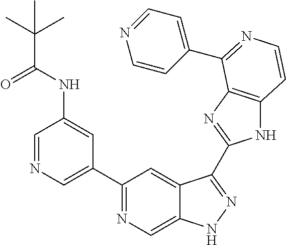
C1=NC=C(C2=NC=C3C(=C2)C(C2=NC4=C(N2)C=CN=C4C2=CC=NC=C2)=NN3)C=C1NC(C(C)(C)C)=O
